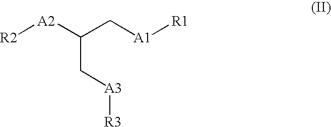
[A2]([R2])C(C[A1][R1])C[A3][R3]
